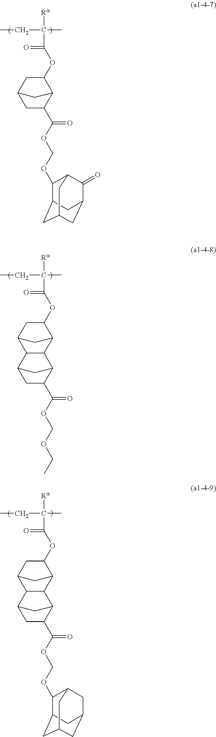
[Ra]C(CC)(C)C(=O)OC1C2C(C(OCOC3C4CC5CC(C(=O)C3C5)C4)=O)CC(C1)C2.[Ra]C(CC)(C)C(=O)OC1C2CC(C1)C1C2C2CC1CC2C(OCOCC)=O.[Ra]C(CC)(C)C(=O)OC1C2CC(C1)C1C2C2CC1CC2C(OCOC1C2CC3CC(CC1C3)C2)=O
